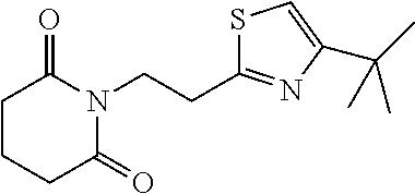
C1CC(=O)N(CCC2=NC(C(C)(C)C)=CS2)C(=O)C1
